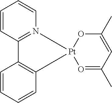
C1=CC=CC2=C1C1=N([Pt]23O=C(C)C=C(C)O3)C=CC=C1
